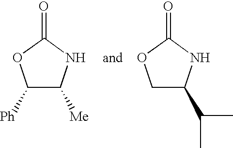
C1([Ph])C([Me])NC(=O)O1.C1C(C(C)C)NC(=O)O1
